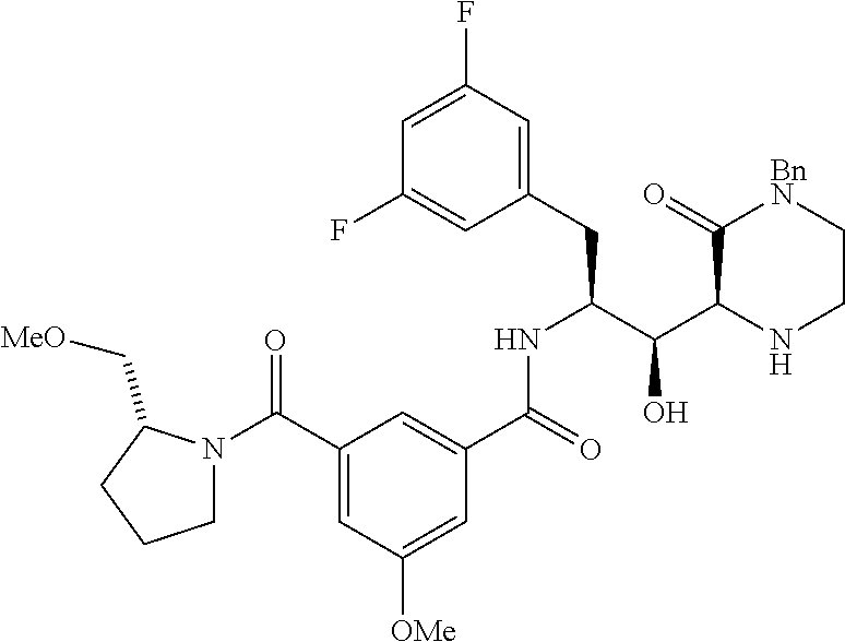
C1(CC(C(C2C(=O)[BnN]CCN2)O)NC(C2=CC(C(N3CCCC3C[MeO])=O)=CC([OMe])=C2)=O)=CC(F)=CC(F)=C1
